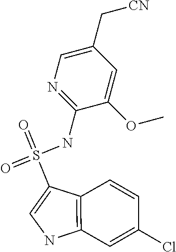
C1(C[CN])=CN=C(NS(=O)(=O)C2=CNC3=C2C=CC(Cl)=C3)C(OC)=C1
